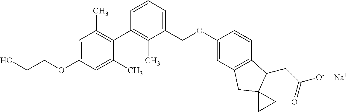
C1=C(OCCO)C=C(C)C(C2=C(C)C(COC3=CC4=C(C=C3)C(CC(=O)[O-])C3(C4)CC3)=CC=C2)=C1C.[Na]
